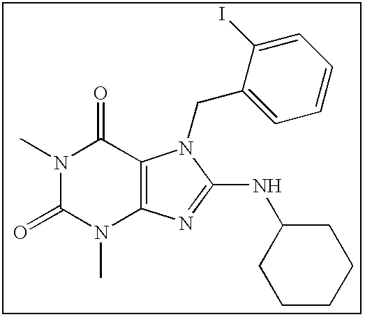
CN1C(=O)N(C)C2=C(C1=O)N(CC1=CC=CC=C1I)C(NC1CCCCC1)=N2
